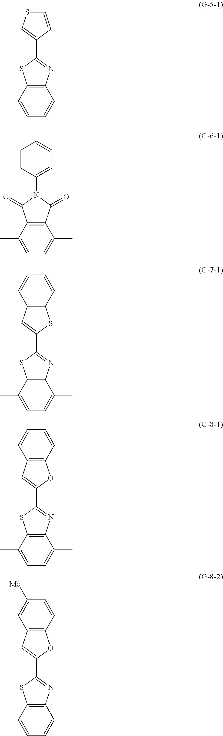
C1(C)=CC=C(C)C2=C1SC(C1=CSC=C1)=N2.C1(C)=CC=C(C)C2=C1C(=O)N(C1=CC=CC=C1)C2=O.C1(C)=CC=C(C)C2=C1SC(C1=CC3=C(S1)C=CC=C3)=N2.C1(C)=CC=C(C)C2=C1SC(C1=CC3=C(O1)C=CC=C3)=N2.C1(C)=CC=C(C)C2=C1SC(C1=CC3=C(O1)C=CC([Me])=C3)=N2
